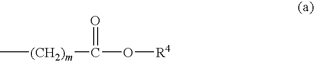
C[(CH2)m]C(O[R4])=O
